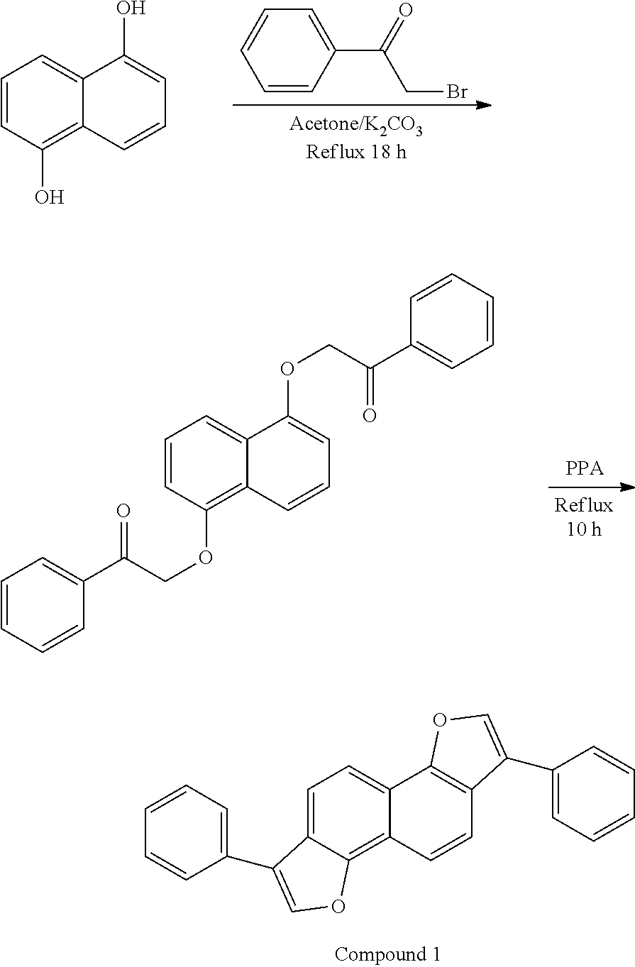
C1=CC(O)=C2C(=C1)C(O)=CC=C2.C1=CC(C(CBr)=O)=CC=C1.C1=CC(OCC(=O)C2=CC=CC=C2)=C2C(=C1)C(OCC(=O)C1=CC=CC=C1)=CC=C2.C1=C2C(=C3C(=C1)C1=C(C=C3)C(C3=CC=CC=C3)=CO1)OC=C2C1=CC=CC=C1
